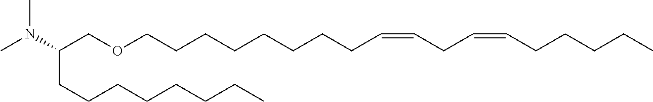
C(COCCCCCCCCC=CCC=CCCCCC)(N(C)C)CCCCCCCC
